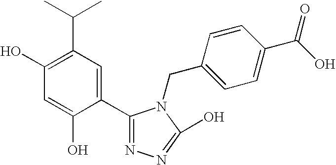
C1(O)=C(C(C)C)C=C(C2=NN=C(O)N2CC2=CC=C(C(O)=O)C=C2)C(O)=C1
